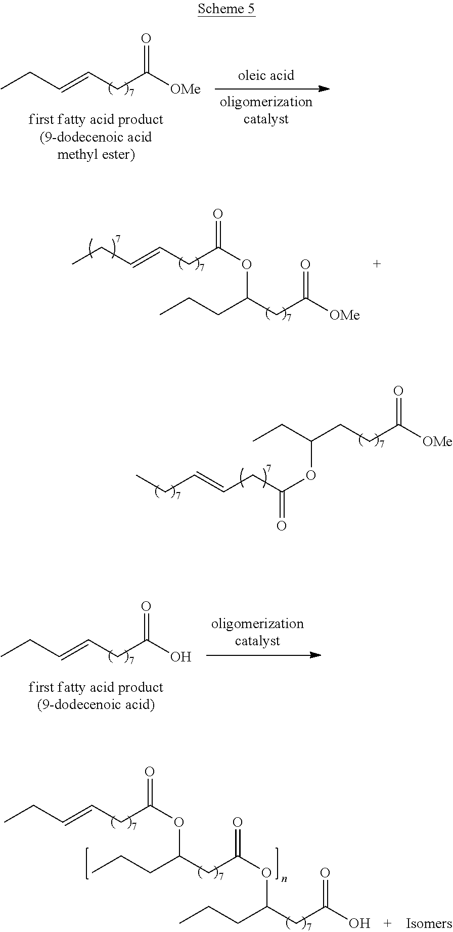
CCC(CCC([OMe])=O)OC(=O)CC=CCC.CCC=CCC([OMe])=O.CCC=CCC(OC(CCC)CC([OMe])=O)=O.CCC=CCC(O)=O.CCC=CCC(OC(CCC)CC(OC(CCC)CC(O)=O)=O)=O
